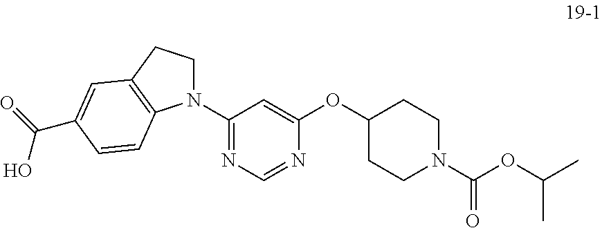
C1(N2CCC3=C2C=CC(C(=O)O)=C3)=NC=NC(OC2CCN(C(OC(C)C)=O)CC2)=C1
